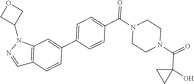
O=C(N1CCN(C(=O)C2=CC=C(C3=CC4=C(C=C3)C=NN4C3COC3)C=C2)CC1)C1(O)CC1
